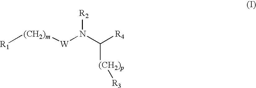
[R1][(CH2)m][W]N(C([R4])[(CH2)p][R3])[R2]
